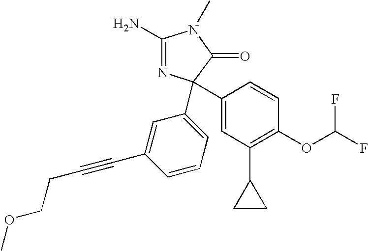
C1(N)=NC(C2=CC=CC(C#CCCOC)=C2)(C2=CC(C3CC3)=C(OC(F)F)C=C2)C(=O)N1C
